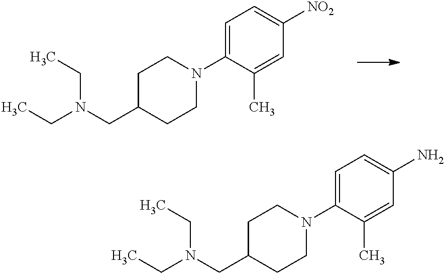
C1C(CN(CC)CC)CCN(C2=CC=C([NO2])C=C2C)C1.C1C(CN(CC)CC)CCN(C2=CC=C(N)C=C2C)C1
